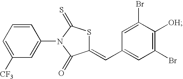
C1=CC=C([CF3])C=C1N1C(=S)SC(=CC2=CC(Br)=C([OH])C(Br)=C2)C1=O
